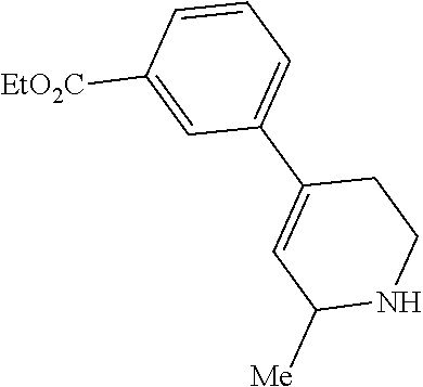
[EtO2C]C1=CC(C2=CC([Me])NCC2)=CC=C1
